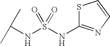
S1C(NS(NC(C)C)(=O)=O)=NC=C1
